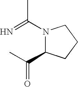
C(C)(=O)C1N(C(=N)C)CCC1
